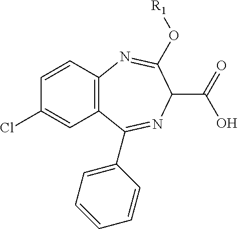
C1=CC2=C(C=C1Cl)C(C1=CC=CC=C1)=NC(C(=O)O)C(O[R1])=N2
